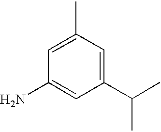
C1(C)=CC(N)=CC(C(C)C)=C1
